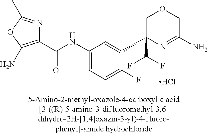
Cl.C1(C(NC2=CC=C(F)C(C3(C(F)F)N=C(N)COC3)=C2)=O)=C(N)OC(C)=N1
